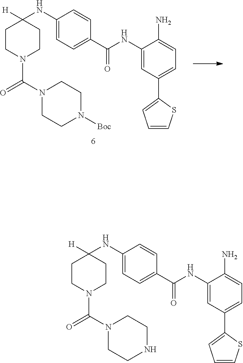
C1(NC2([H])CCN(C(N3CCN([Boc])CC3)=O)CC2)=CC=C(C(NC2=CC(C3=CC=CS3)=CC=C2N)=O)C=C1.C1(NC2([H])CCN(C(N3CCNCC3)=O)CC2)=CC=C(C(NC2=CC(C3=CC=CS3)=CC=C2N)=O)C=C1
